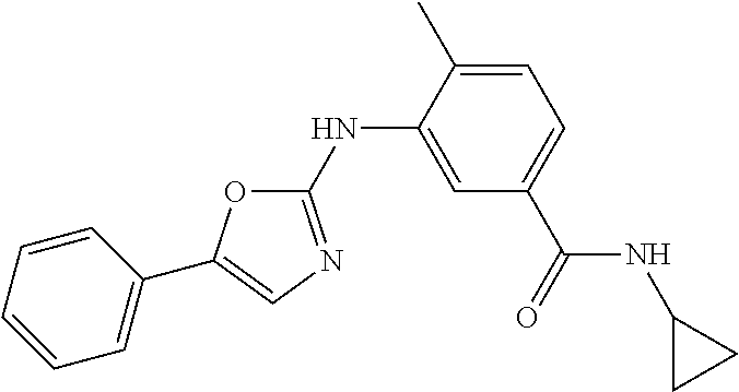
C1=C(C(=O)NC2CC2)C=C(NC2=NC=C(C3=CC=CC=C3)O2)C(C)=C1
